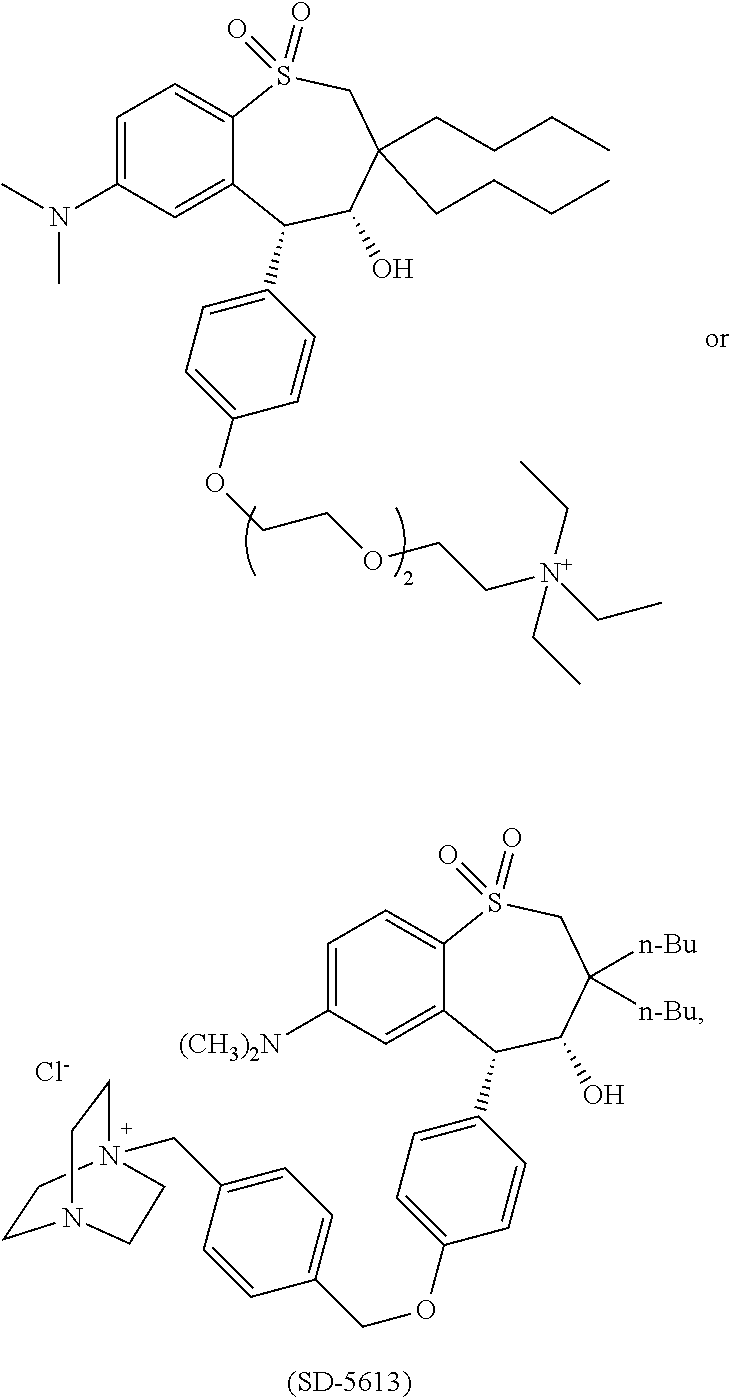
C1=C(N(C)C)C=C2C(=C1)S(=O)(=O)CC(CCCC)(CCCC)C(O)C2C1=CC=C(OCCOCC[N+](CC)(CC)CC)C=C1.C1=C([(CH3)2N])C=C2C(=C1)S(=O)(=O)CC([n-Bu])([n-Bu])C(O)C2C1=CC=C(OCC2=CC=C(CN34CCN(CC3)CC4)C=C2)C=C1.[Cl-]
